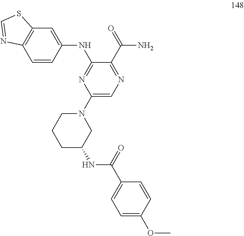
C1=CC(NC2=NC(N3CCCC(NC(C4=CC=C(OC)C=C4)=O)C3)=CN=C2C(=O)N)=CC2=C1N=CS2
